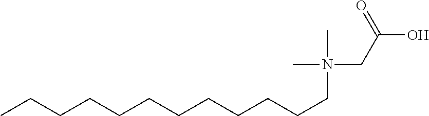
CCCCCCCCCCCCN(C)(C)CC(O)=O
